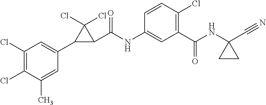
C1(Cl)=C(Cl)C(C)=CC(C2C(C(NC3=CC(C(NC4(C#N)CC4)=O)=C(Cl)C=C3)=O)C2(Cl)Cl)=C1
